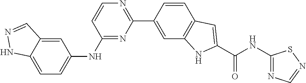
C1=CC(C2=NC=CC(NC3=CC=C4C(=C3)C=NN4)=N2)=CC2=C1C=C(C(NC1=NC=NS1)=O)N2
